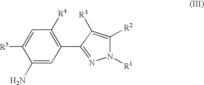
C1=C([R5])C(N)=CC(C2=NN([R1])C([R2])=C2[R3])=C1[R4]
